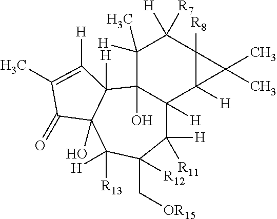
C1([R11])([H])C(C[OR15])([R12])C([H])([R13])C2(O)C([H])(C3(O)C(C)([H])C([R7])([H])C4([R8])C([H])(C13[H])C4(C)C)C([H])=C(C)C2=O
